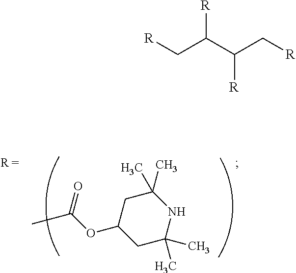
C1C(OC(C)=O)CC(C)(C)NC1(C)C.[R]C(C(C[R])[R])C[R]
